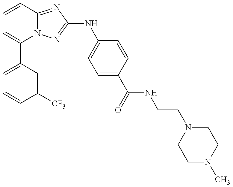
C1=C(C2=CC=CC3=NC(NC4=CC=C(C(=O)NCCN5CCN(C)CC5)C=C4)=NN23)C=C([CF3])C=C1
